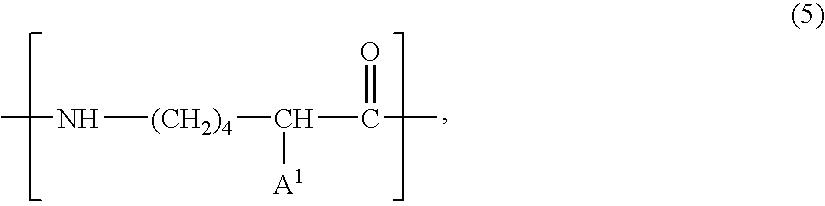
CN[(CH2)4]C(C(C)=O)[A1]
